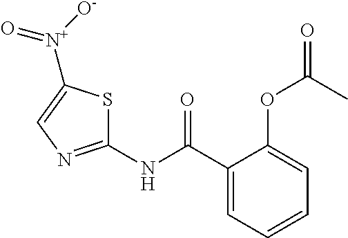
C1(C(NC2=NC=C([N+](=O)[O-])S2)=O)=CC=CC=C1OC(=O)C
